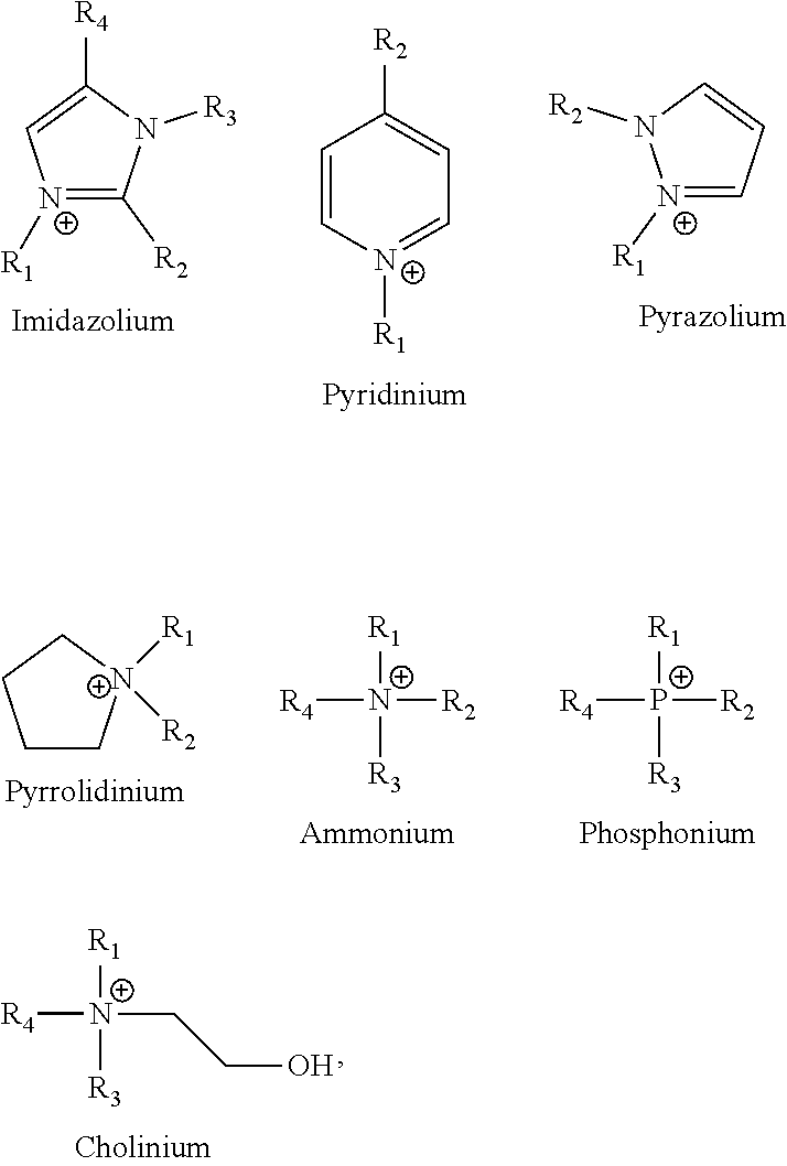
[R4][N+]([R3])([R1])CCO.[N+]1([R1])=C([R2])N([R3])C([R4])=C1.C1=C[N+]([R1])=CC=C1[R2].[N+]1([R1])=CC=CN1[R2].C1C[N+]([R1])([R2])CC1.[R4][N+]([R3])([R1])[R2].[R4][P+]([R3])([R1])[R2]
